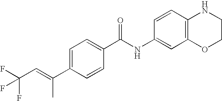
C1=C(C(=CC(F)(F)F)C)C=CC(C(NC2=CC3=C(C=C2)NCCO3)=O)=C1
